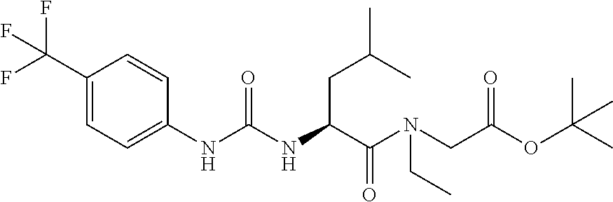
C1(C(F)(F)F)=CC=C(NC(=O)NC(CC(C)C)C(=O)N(CC(=O)OC(C)(C)C)CC)C=C1
